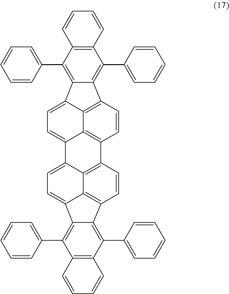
C12=C(C(C3=CC=CC=C3)=C3C(=C1C1=CC=CC=C1)C1=C4C5=C(C=C1)C1=C6C7=C(C8=C(C9=CC=CC=C9)C9=C(C(C%10=CC=CC=C%10)=C8C7=CC=C6C5=CC=C34)C=CC=C9)C=C1)C=CC=C2
